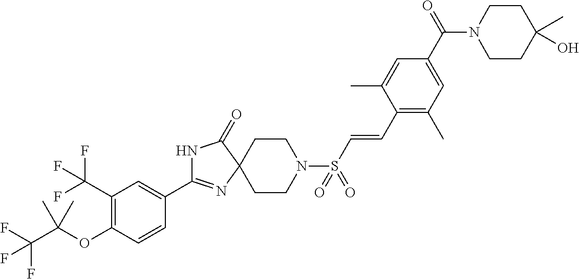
N1C(C2=CC(C(F)(F)F)=C(OC(C(F)(F)F)(C)C)C=C2)=NC2(C1=O)CCN(S(C=CC1=C(C)C=C(C(N3CCC(O)(C)CC3)=O)C=C1C)(=O)=O)CC2
